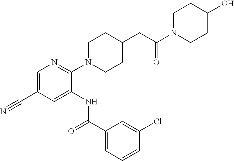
C1=C(C#N)C=C(NC(C2=CC=CC(Cl)=C2)=O)C(N2CCC(CC(=O)N3CCC(O)CC3)CC2)=N1
